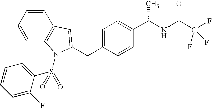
C1=CC2=C(C=C1)C=C(CC1=CC=C(C(NC(C(F)(F)F)=O)C)C=C1)N2S(=O)(C1=CC=CC=C1F)=O
